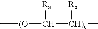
C[(O]C([CH)c](C)[Rb])[Ra]
